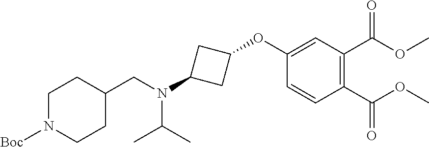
C1(OC2CC(N(CC3CCN([Boc])CC3)C(C)C)C2)=CC(C(OC)=O)=C(C(OC)=O)C=C1
